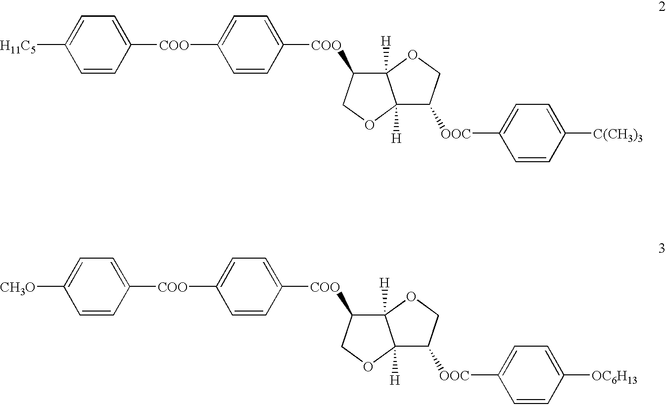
C12([H])C([OOC]C3=CC=C([C(CH3)3])C=C3)COC1([H])C([COO]C1=CC=C([COO]C3=CC=C([H11C5])C=C3)C=C1)CO2.C12([H])C([OOC]C3=CC=C([OC6H13])C=C3)COC1([H])C([COO]C1=CC=C([COO]C3=CC=C([CH3O])C=C3)C=C1)CO2
